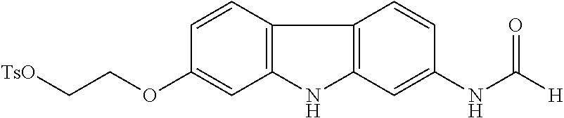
C12=C(C=CC(OCC[TsO])=C1)C1=C(N2)C=C(NC(=O)[H])C=C1
